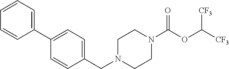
C1(C2=CC=CC=C2)=CC=C(CN2CCN(C(OC([CF3])[CF3])=O)CC2)C=C1
